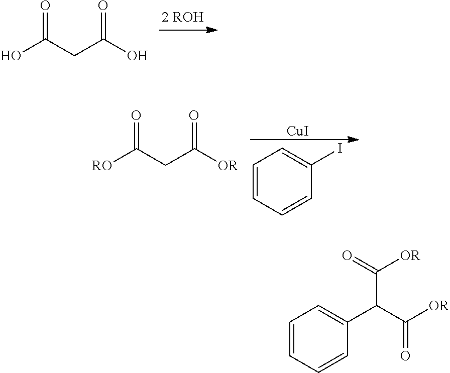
OC(CC(O)=O)=O.[RO]C(CC([OR])=O)=O.[CuI].C1=CC=CC(I)=C1.C1(C(C([OR])=O)C(=O)[OR])=CC=CC=C1
